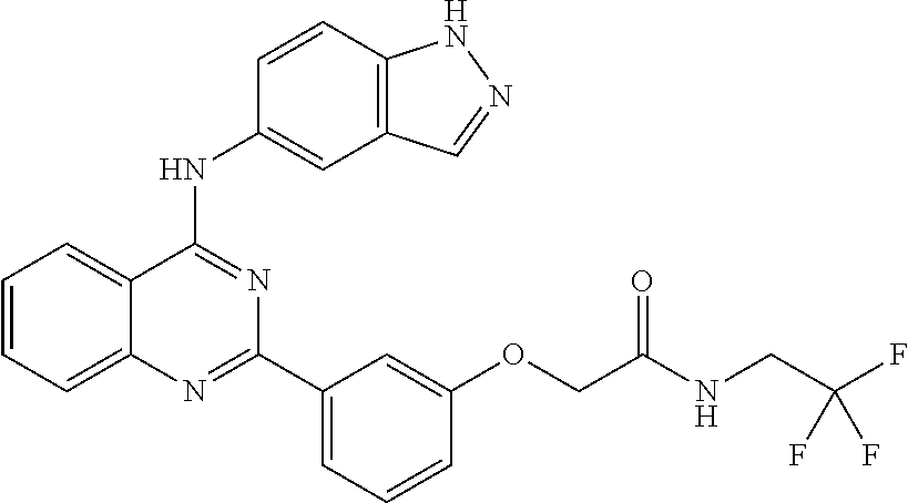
C1=CC=C2C(=C1)C(NC1=CC3=C(C=C1)NN=C3)=NC(C1=CC=CC(OCC(NCC(F)(F)F)=O)=C1)=N2
